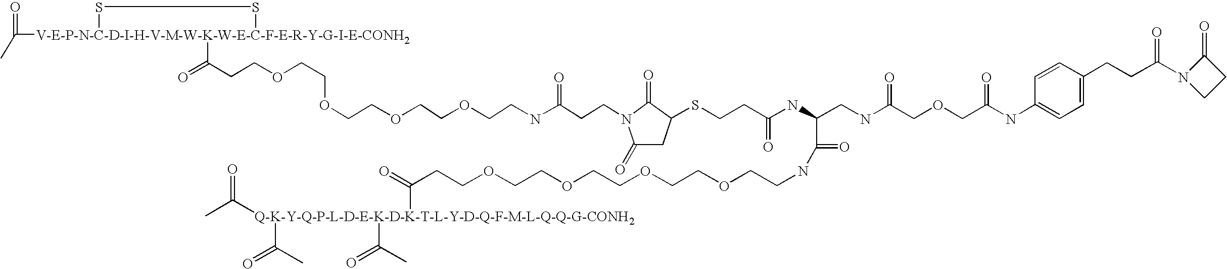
CC([V-E-P-N-C-D-I-H-V-M-W-K-W-E-C-F-E-R-Y-G-I-E-CONH2]1(C(CCOCCOCCOCCOCCNC(=O)CCN2C(=O)CC(SCCC(=O)NC(C(=O)NCCOCCOCCOCCOCCC([Q-K-Y-Q-P-L-D-E-K-D-K-T-L-Y-D-Q-F-M-L-Q-Q-G-CONH2](C(C)=O)(C(C)=O)C(=O)C)=O)CNC(=O)COCC(=O)NC3=CC=C(CCC(=O)N4CCC4=O)C=C3)C2=O)=O)SS1)=O
